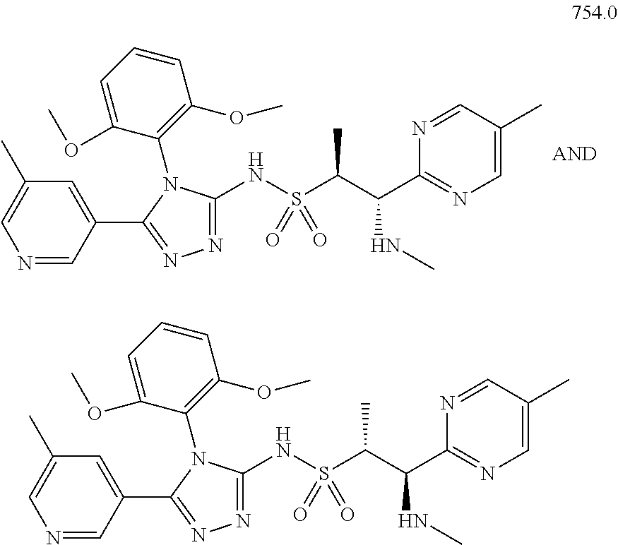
C1(NS(C(C(NC)C2=NC=C(C)C=N2)C)(=O)=O)=NN=C(C2=CC(C)=CN=C2)N1C1=C(OC)C=CC=C1OC.N(S(C(C(C1=NC=C(C)C=N1)NC)C)(=O)=O)C1=NN=C(C2=CC(C)=CN=C2)N1C1=C(OC)C=CC=C1OC
